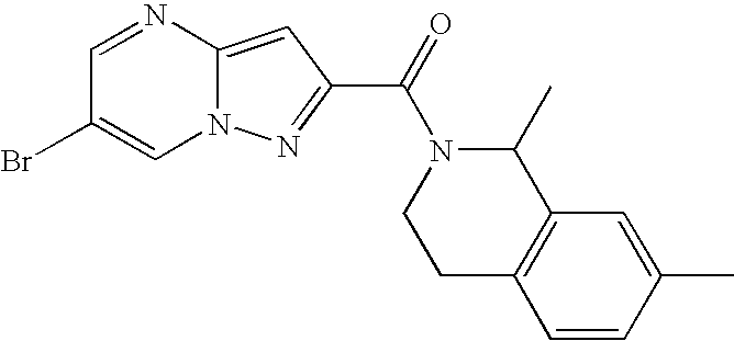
N1=CC(Br)=CN2C1=CC(C(=O)N1CCC3=C(C1C)C=C(C)C=C3)=N2
